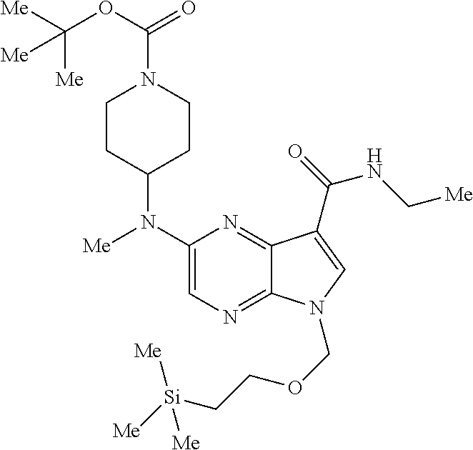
C1(N(C2CCN(C(=O)OC([Me])([Me])[Me])CC2)[Me])=CN=C2C(=N1)C(C(=O)NC[Me])=CN2COCC[Si]([Me])([Me])[Me]
